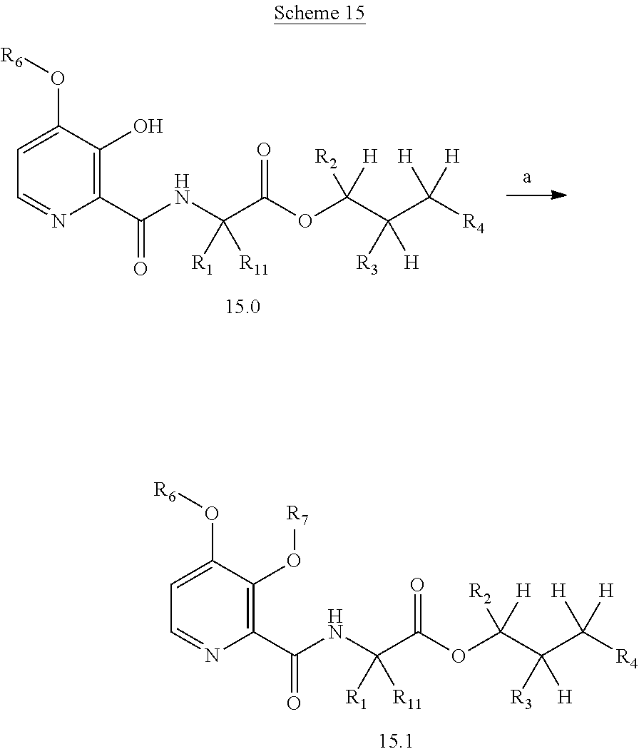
N(C(C(OC(C(C([R4])([H])[H])([R3])[H])([H])[R2])=O)([R1])[R11])C(C1=C(O[R7])C(O[R6])=CC=N1)=O.N(C(C(OC(C(C([R4])([H])[H])([R3])[H])([H])[R2])=O)([R1])[R11])C(C1=C(O)C(O[R6])=CC=N1)=O
